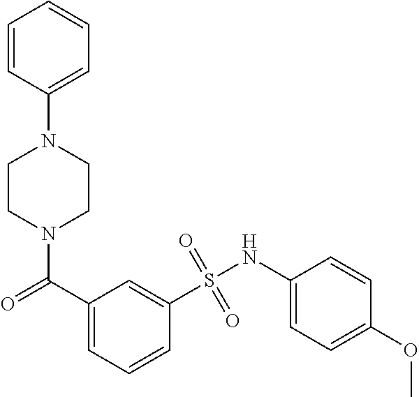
C1=CC(N2CCN(C(C3=CC=CC(S(NC4=CC=C(OC)C=C4)(=O)=O)=C3)=O)CC2)=CC=C1
